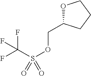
FC(S(OCC1OCCC1)(=O)=O)(F)F
